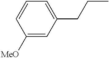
C1([MeO])=CC(CCC)=CC=C1
